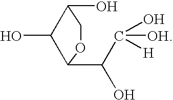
OC1C(O)C(C(C(O)([H])[OH])O)OC1
